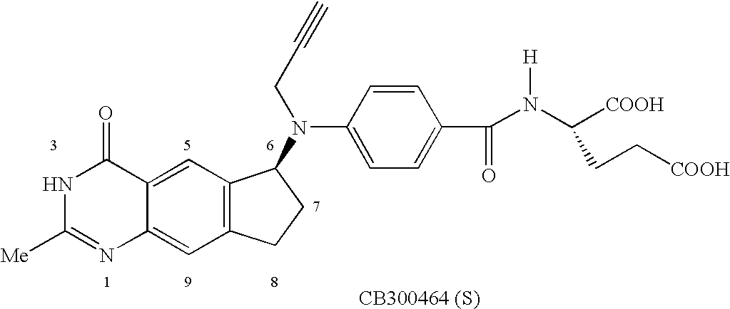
N1C([Me])=NC2=CC3=C(C=C2C1=O)C(N(C1=CC=C(C(N([H])C([COOH])CC[COOH])=O)C=C1)CC#C)CC3
